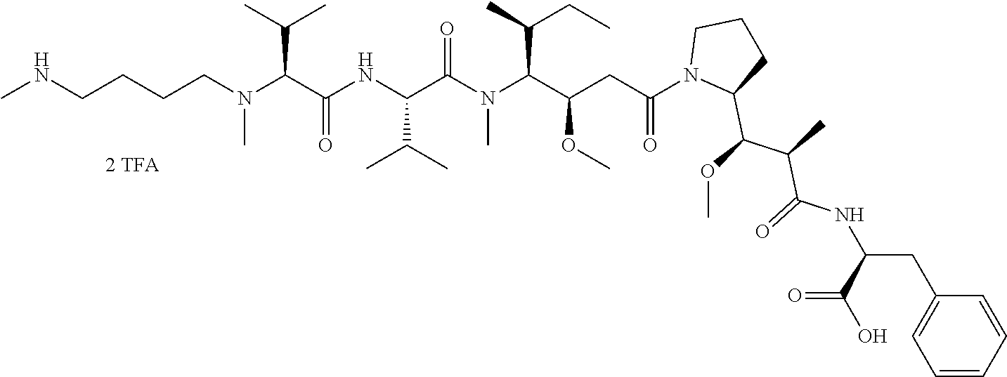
N(CCCCN(C(C(C)C)C(NC(C(=O)N(C(C(C)CC)C(CC(N1C(C(OC)C(C)C(=O)NC(CC2=CC=CC=C2)C(O)=O)CCC1)=O)OC)C)C(C)C)=O)C)C
